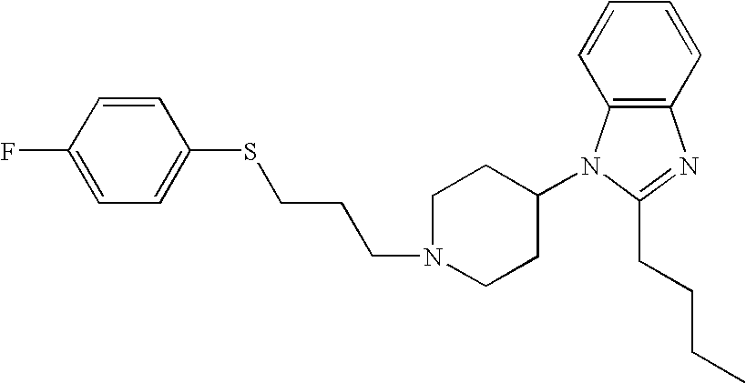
C1=CC(F)=CC=C1SCCCN1CCC(N2C3=C(N=C2CCCC)C=CC=C3)CC1
